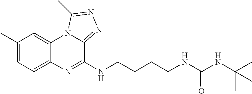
C1(C)=CC=C2C(=C1)N1C(=NN=C1C)C(NCCCCNC(NC(C)(C)C)=O)=N2
